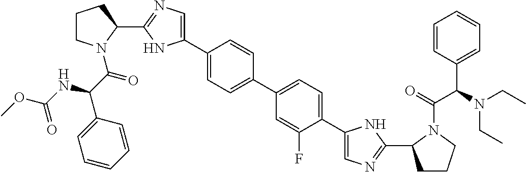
C1(C2=CN=C(C3CCCN3C(=O)C(NC(OC)=O)C3=CC=CC=C3)N2)=CC=C(C2=CC=C(C3=CN=C(C4CCCN4C(=O)C(N(CC)CC)C4=CC=CC=C4)N3)C(F)=C2)C=C1
